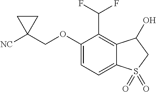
[NC]C1(COC2=CC=C3C(=C2C(F)F)C(O)CS3(=O)=O)CC1
